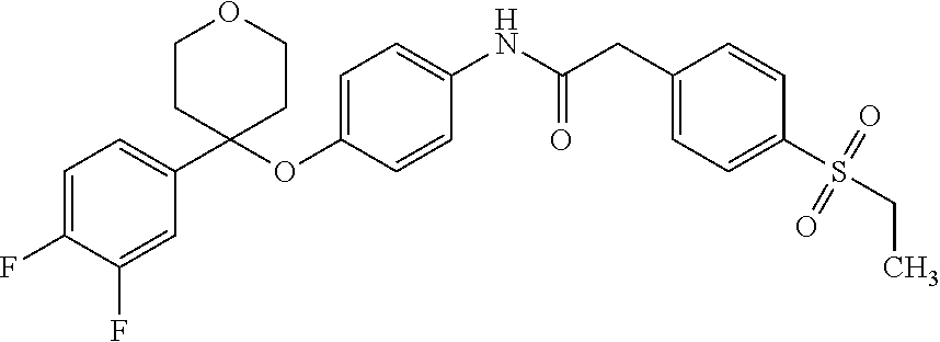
C1=C(F)C(F)=CC(C2(OC3=CC=C(NC(CC4=CC=C(S(=O)(=O)CC)C=C4)=O)C=C3)CCOCC2)=C1
